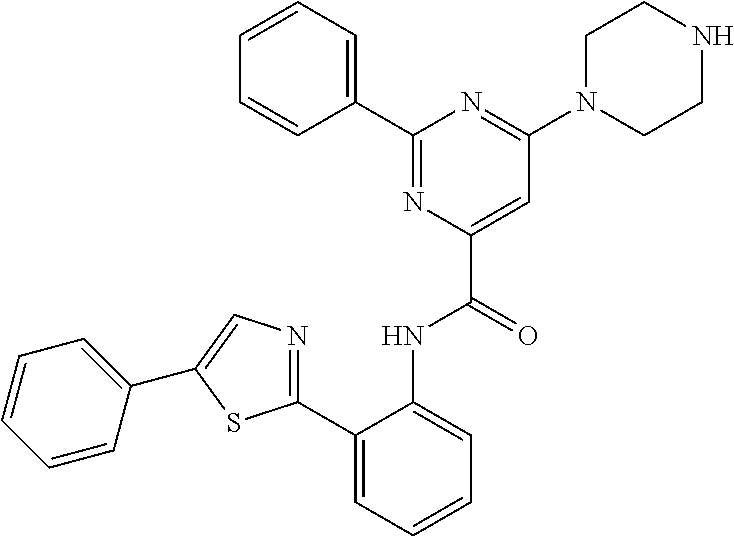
C1(N2CCNCC2)=NC(C2=CC=CC=C2)=NC(C(NC2=CC=CC=C2C2=NC=C(C3=CC=CC=C3)S2)=O)=C1
